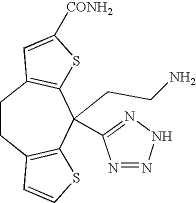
C1CC2=C(C(CCN)(C3=NNN=N3)C3=C1C=C([CONH2])S3)SC=C2
